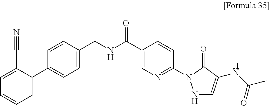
N(CC1=CC=C(C2=CC=CC=C2C#N)C=C1)C(C1=CN=C(N2NC=C(NC(C)=O)C2=O)C=C1)=O
